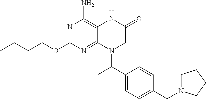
O(C1=NC(N)=C2C(=N1)N(C(C1=CC=C(CN3CCCC3)C=C1)C)CC(=O)N2)CCCC
